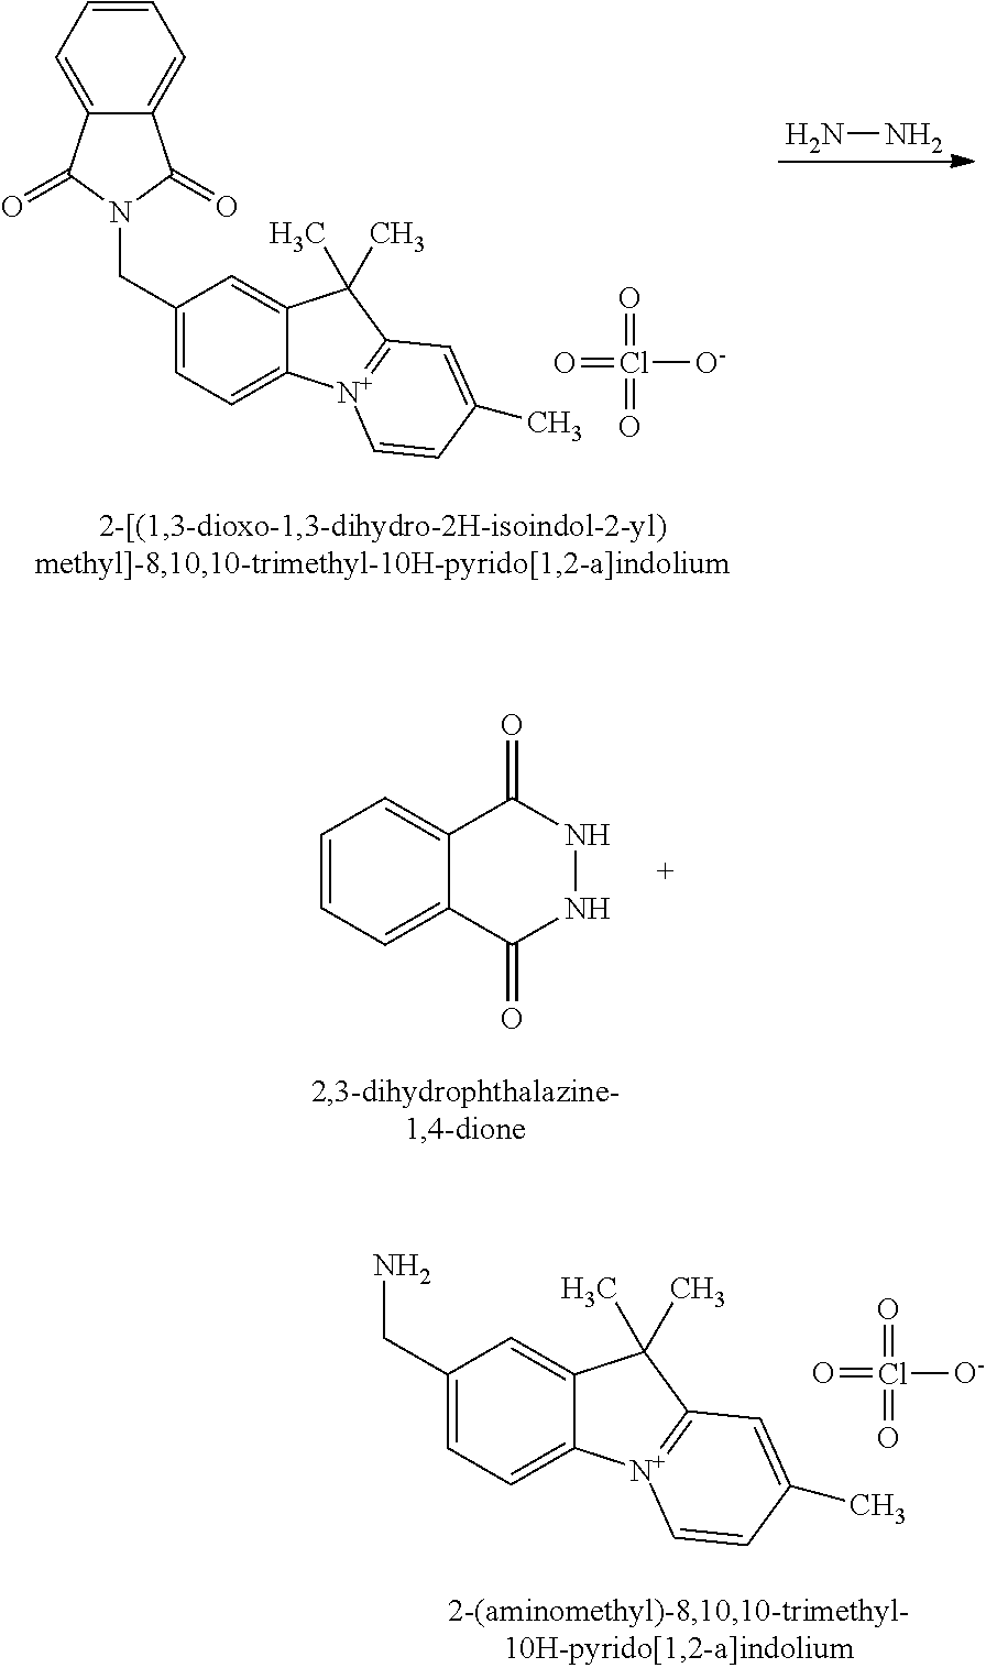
C1=CC=C2C(=C1)C(=O)N(CC1=CC=C3C(=C1)C(C)(C)C1=[N+]3C=CC(C)=C1)C2=O.O=Cl(=O)(=O)[O-].NN.C1=CC=C2C(=C1)C(=O)NNC2=O.C1(CN)=CC=C2C(=C1)C(C)(C)C1=[N+]2C=CC(C)=C1.O=Cl(=O)(=O)[O-]
